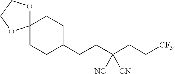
C12(CCC(CCC(CC[CF3])([CN])[NC])CC1)OCCO2
